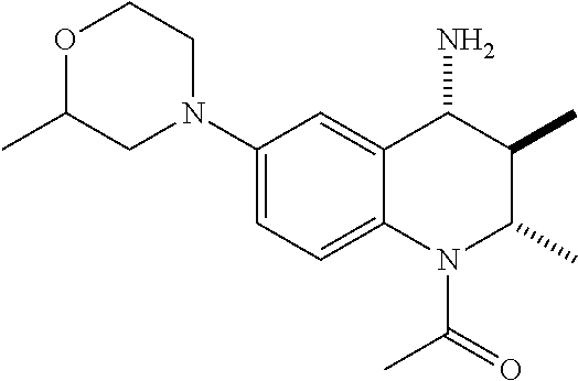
C1(N2CCOC(C)C2)=CC=C2C(=C1)C(N)C(C)C(C)N2C(=O)C
